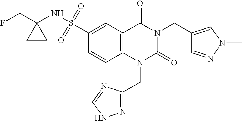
FCC1(NS(=O)(=O)C2=CC3=C(C=C2)N(CC2=NNC=N2)C(=O)N(CC2=CN(C)N=C2)C3=O)CC1
